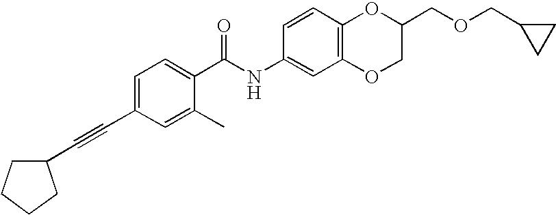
C1(C#CC2CCCC2)=CC=C(C(NC2=CC3=C(C=C2)OC(COCC2CC2)CO3)=O)C(C)=C1
